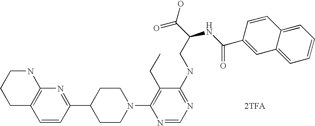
[2TFA].C1=CC(C2CCN(C3=C(CC)C(NCC(C(O)=O)NC(=O)C4=CC5=CC=CC=C5C=C4)=NC=N3)CC2)=NC2=C1CCCN2
